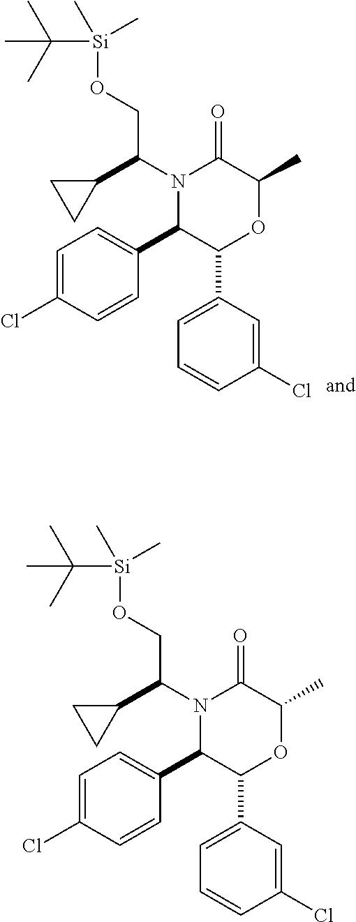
C1=C(Cl)C=CC(C2C(C3=CC=CC(Cl)=C3)OC(C)C(=O)N2C(C2CC2)CO[Si](C(C)(C)C)(C)C)=C1.C1=C(Cl)C=CC(C2C(C3=CC=CC(Cl)=C3)OC(C)C(=O)N2C(C2CC2)CO[Si](C(C)(C)C)(C)C)=C1
